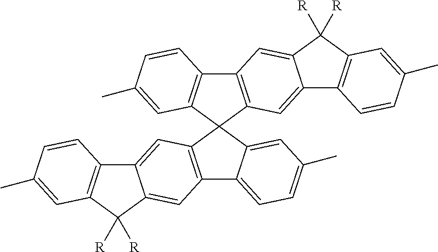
C12=CC3=C(C=C1C([R])([R])C1=C2C=CC(C)=C1)C1=CC=C(C)C=C1C31C2=C(C3=C1C=C1C(=C3)C([R])([R])C3=C1C=CC(C)=C3)C=CC(C)=C2
